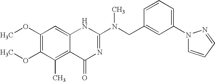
C1(OC)=C(OC)C(C)=C2C(=C1)NC(N(CC1=CC(N3C=CC=N3)=CC=C1)C)=NC2=O
